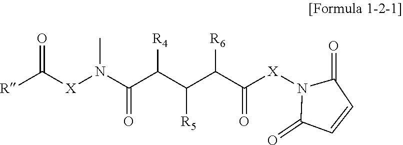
[R]C([X]N(C(=O)C(C(C(C([X]N1C(=O)C=CC1=O)=O)[R6])[R5])[R4])C)=O
